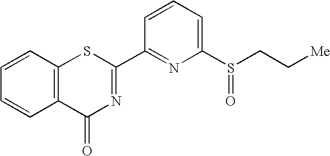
C1=CC2=C(C=C1)C(=O)N=C(C1=NC(S(CC[Me])=O)=CC=C1)S2
